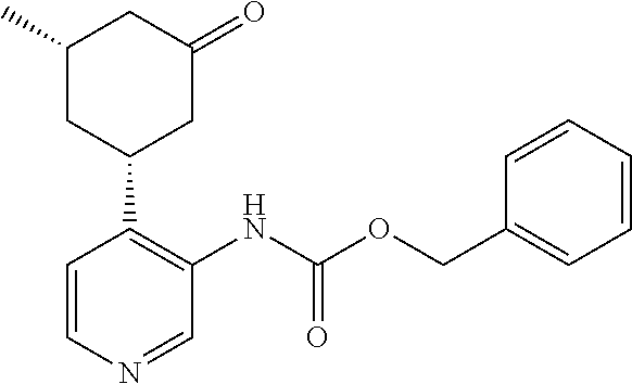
C1(C)CC(C2=C(NC(OCC3=CC=CC=C3)=O)C=NC=C2)CC(=O)C1
